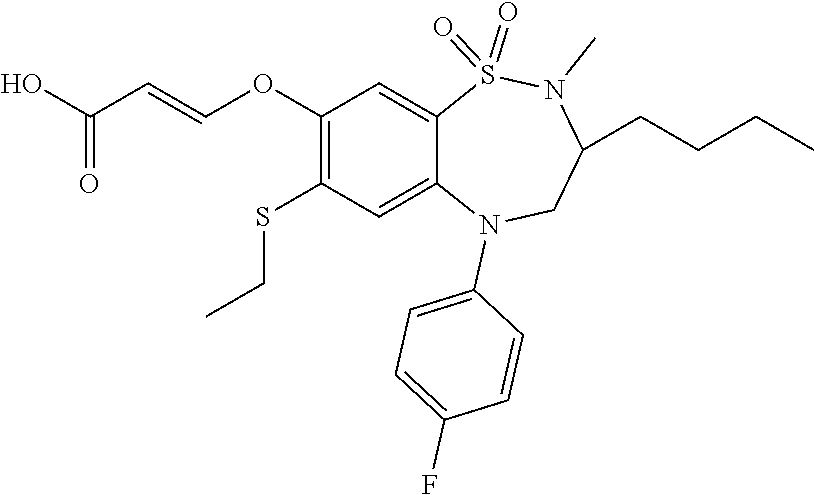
CN1C(CCCC)CN(C2=CC=C(F)C=C2)C2=CC(SCC)=C(OC=CC(O)=O)C=C2S1(=O)=O
